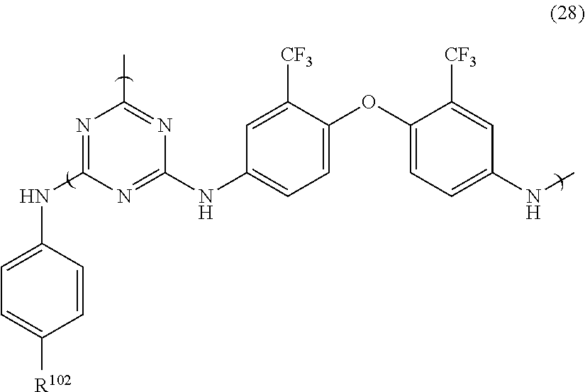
N1=C(NC2=CC=C([R102])C=C2)N=C(NC2=CC=C(OC3=CC=C(NC)C=C3[CF3])C([CF3])=C2)N=C1C
